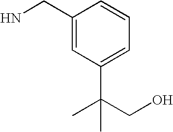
C1(CN)=CC(C(C)(CO)C)=CC=C1
